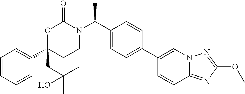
C1=CC=CC(C2(CC(C)(C)O)CCN(C(C3=CC=C(C4=CN5C(=NC(OC)=N5)C=C4)C=C3)C)C(=O)O2)=C1
